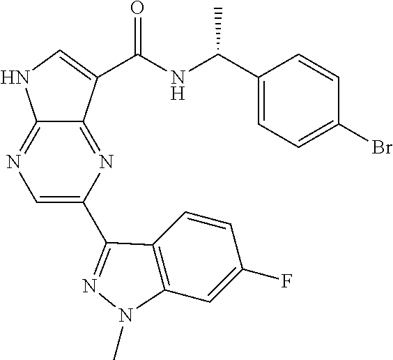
N1=C2C(=NC(C3=NN(C)C4=C3C=CC(F)=C4)=C1)C(C(NC(C1=CC=C(Br)C=C1)C)=O)=CN2
